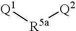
[Q1][R5a][Q2]
